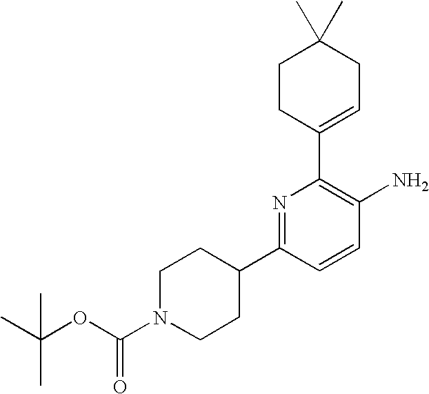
C1(C2=CCC(C)(C)CC2)=C(N)C=CC(C2CCN(C(OC(C)(C)C)=O)CC2)=N1
